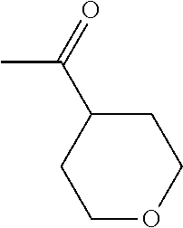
CC(C1CCOCC1)=O
